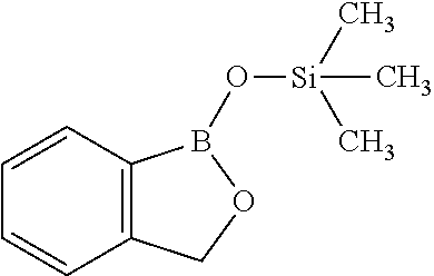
C12=C(C=CC=C1)B(O[Si](C)(C)C)OC2
